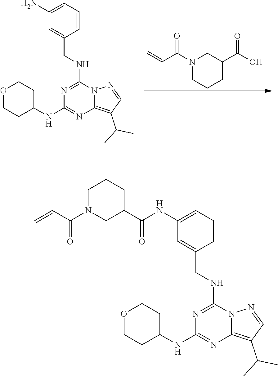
N1(C(C=C)=O)CCCC(C(O)=O)C1.C1(N)=CC=CC(CNC2=NC(NC3CCOCC3)=NC3=C(C(C)C)C=NN23)=C1.C1(NC(C2CCCN(C(C=C)=O)C2)=O)=CC=CC(CNC2=NC(NC3CCOCC3)=NC3=C(C(C)C)C=NN23)=C1
